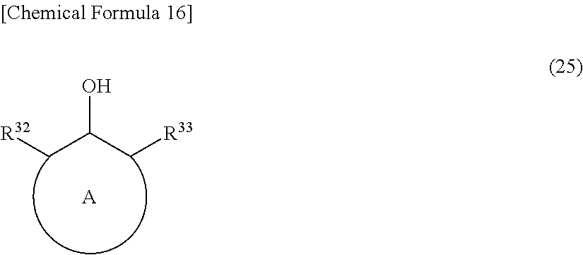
[R32]CC(C[R33])O.[A]
